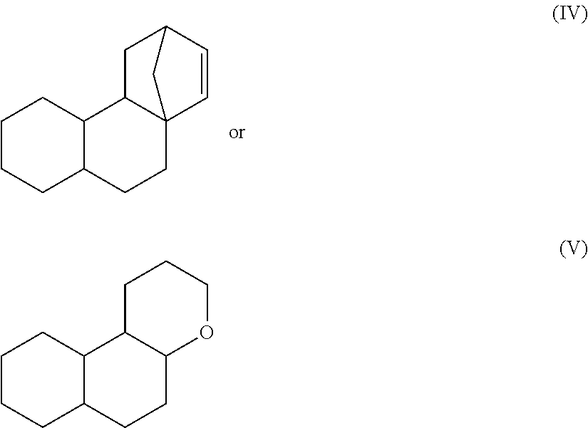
C1=CC23C(CC1C2)C1C(CC3)CCCC1.C1CCC2C(O1)CCC1C2CCCC1
